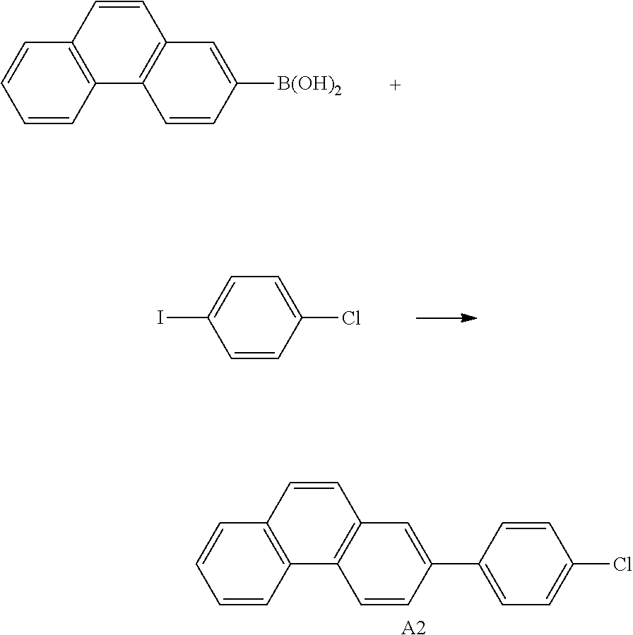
C1=CC2=C(C=C1)C1=C(C=C2)C=C([B(OH)2])C=C1.C1(I)=CC=C(Cl)C=C1.C1=CC2=C(C=C1)C1=C(C=C2)C=C(C2=CC=C(Cl)C=C2)C=C1.[A2]
